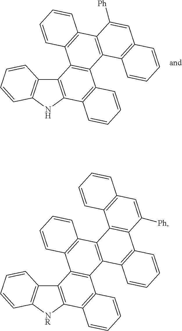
C12=C(NC3=C1C=CC=C3)C1=C(C3=C2C2=C(C4=C3C3=C(C=C4[Ph])C=CC=C3)C=CC=C2)C=CC=C1.C12=C([NR]C3=C1C=CC=C3)C1=C(C3=C2C2=C(C4=C3C3=C(C5=C4C4=C(C=C5[Ph])C=CC=C4)C=CC=C3)C=CC=C2)C=CC=C1
